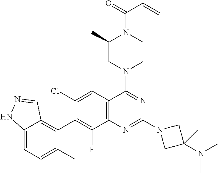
C12=CC=C(C)C(C3=C(F)C4=C(C=C3Cl)C(N3CCN(C(=O)C=C)C(C)C3)=NC(N3CC(N(C)C)(C)C3)=N4)=C1C=NN2
